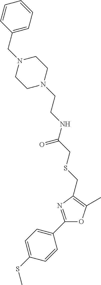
C1=C(SC)C=CC(C2=NC(CSCC(NCCN3CCN(CC4=CC=CC=C4)CC3)=O)=C(C)O2)=C1
